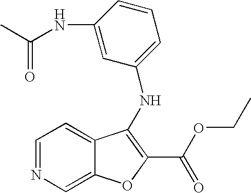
C1=NC=C2C(=C1)C(NC1=CC=CC(NC(C)=O)=C1)=C(C(OCC)=O)O2
